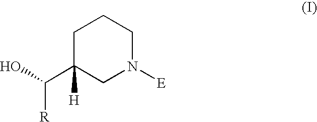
C1C(C(O)[R])([H])CN([E])CC1
